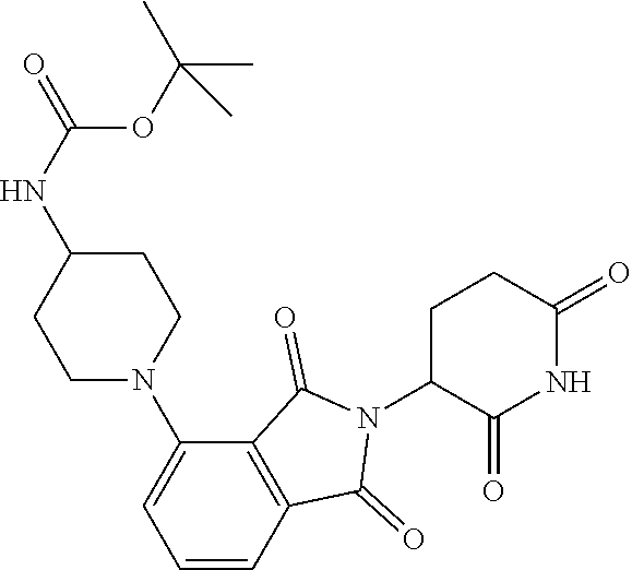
C1C(N2C(=O)C3=C(C2=O)C=CC=C3N2CCC(NC(=O)OC(C)(C)C)CC2)C(=O)NC(=O)C1
